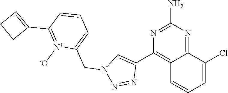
C12=NC(N)=NC(C3=CN(CC4=CC=CC(C5=CCC5)=[N+]4[-O])N=N3)=C1C=CC=C2Cl
